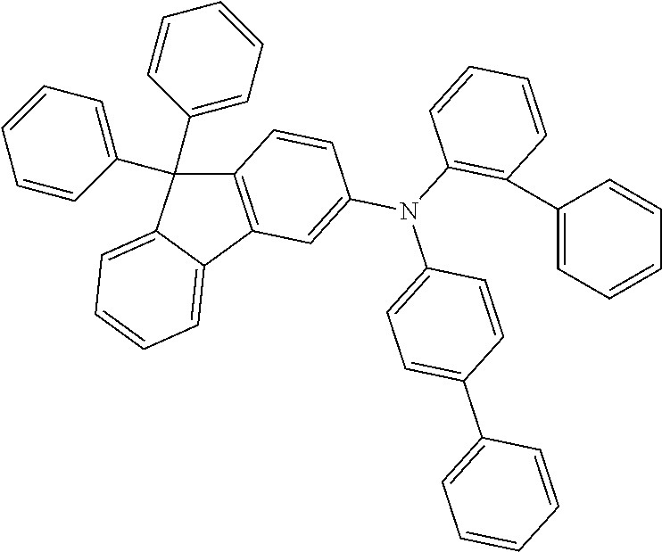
C12=C(C3=CC=CC=C3C1(C1=CC=CC=C1)C1=CC=CC=C1)C=C(N(C1=CC=C(C3=CC=CC=C3)C=C1)C1=C(C3=CC=CC=C3)C=CC=C1)C=C2
